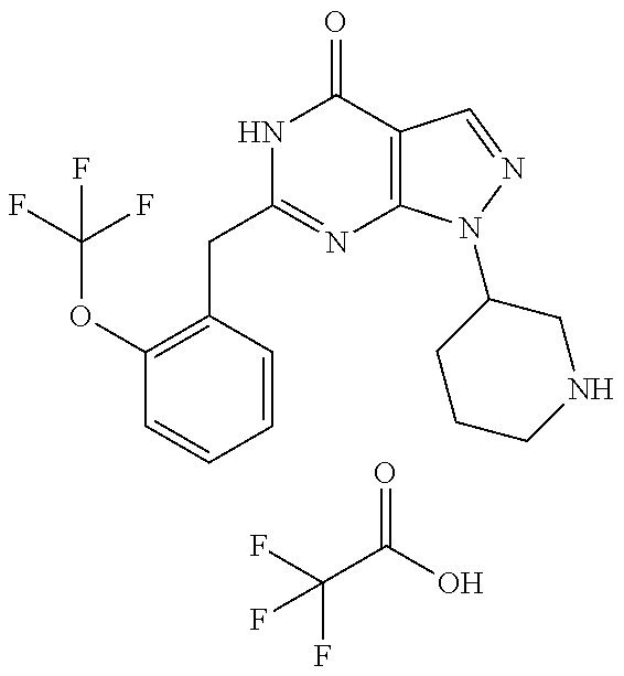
C1(OC(F)(F)F)=C(CC2=NC3=C(C(=O)N2)C=NN3C2CCCNC2)C=CC=C1.FC(C(O)=O)(F)F
